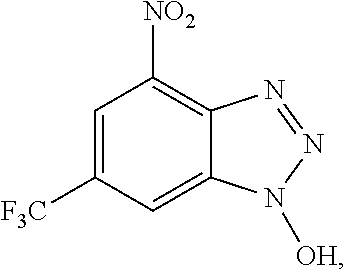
C1=C([F3C])C=C2C(=C1[NO2])N=NN2[OH]
